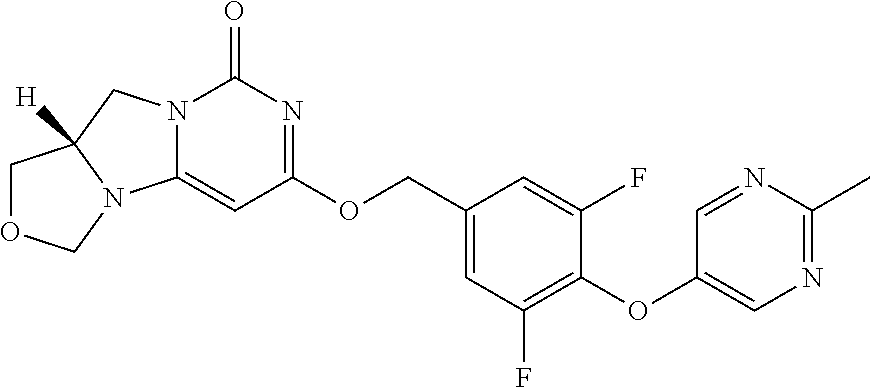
N12C(=CC(OCC3=CC(F)=C(OC4=CN=C(C)N=C4)C(F)=C3)=NC1=O)N1C([H])(C2)COC1
